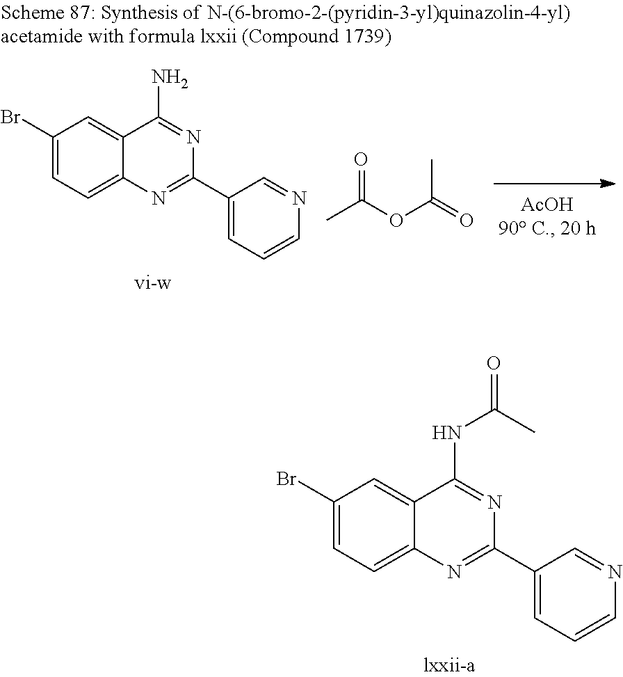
C1(Br)=CC=C2C(=C1)C(NC(C)=O)=NC(C1=CC=CN=C1)=N2.CC(OC(=O)C)=O.C1(Br)=CC=C2C(=C1)C(N)=NC(C1=CC=CN=C1)=N2
